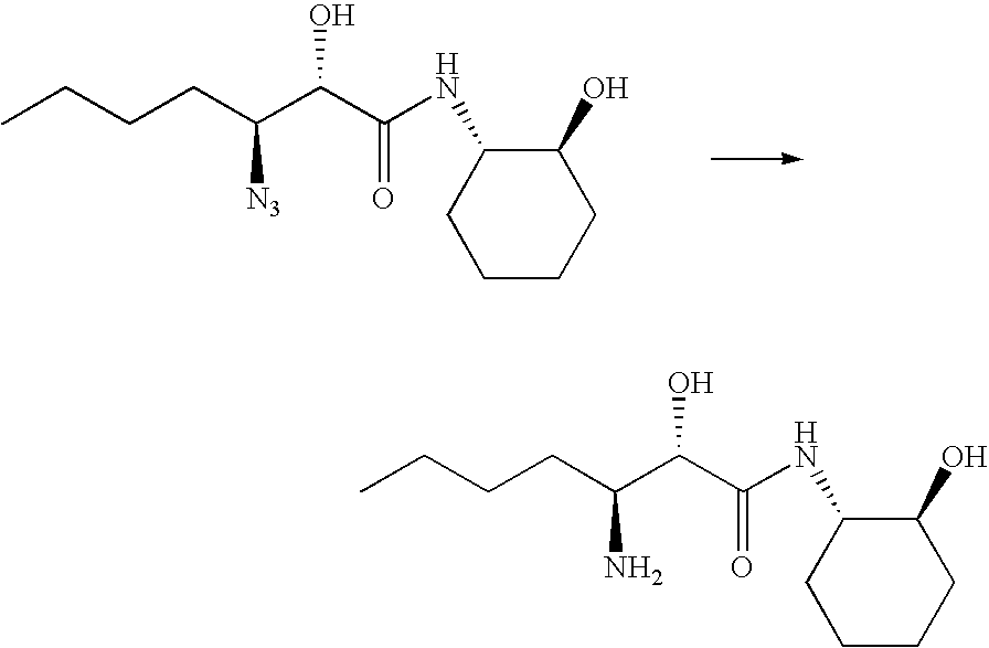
CCCCC(C(C(NC1C(O)CCCC1)=O)O)[N3].CCCCC(C(C(NC1C(O)CCCC1)=O)O)N
